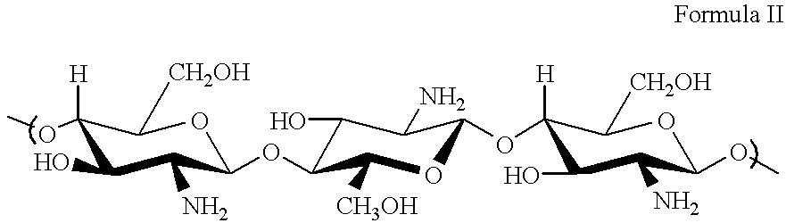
C1(OC)([H])C(O)C(N)C(OC2C([CH3OH])OC(OC3([H])C(O)C(N)C(OC)OC3[CH2OH])C(N)C2O)OC1[CH2OH]
